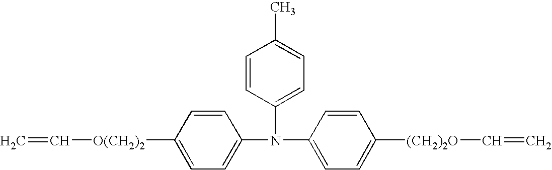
C1=CC(N(C2=CC=C([O(CH2)2]C=C)C=C2)C2=CC=C([(CH2)2O]C=C)C=C2)=CC=C1C
